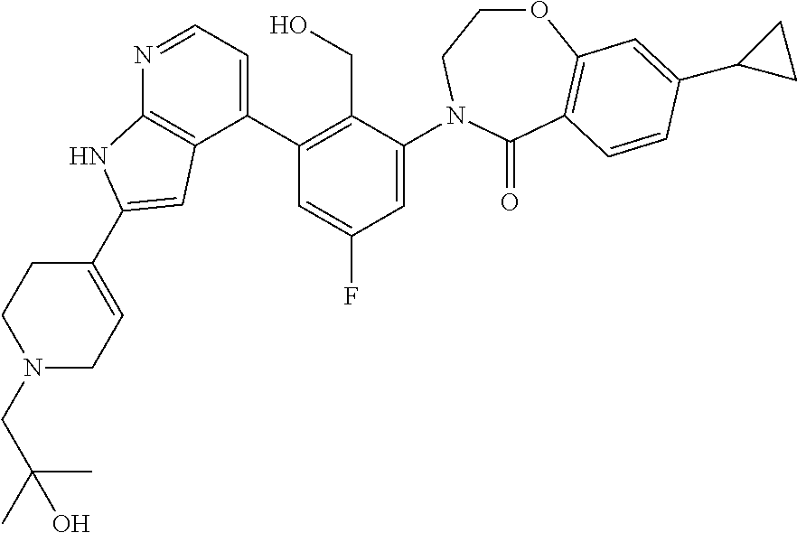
C1(C2=C(CO)C(N3CCOC4=C(C3=O)C=CC(C3CC3)=C4)=CC(F)=C2)=CC=NC2=C1C=C(C1=CCN(CC(C)(C)O)CC1)N2
